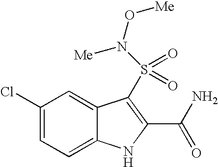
C1(Cl)=CC=C2C(=C1)C(S(=O)(=O)N(O[Me])[Me])=C(C(N)=O)N2
